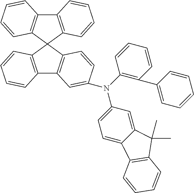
C1(N(C2=CC=C3C(=C2)C(C)(C)C2=C3C=CC=C2)C2=CC3=C(C=C2)C2(C4=C3C=CC=C4)C3=C(C4=C2C=CC=C4)C=CC=C3)=C(C2=CC=CC=C2)C=CC=C1
